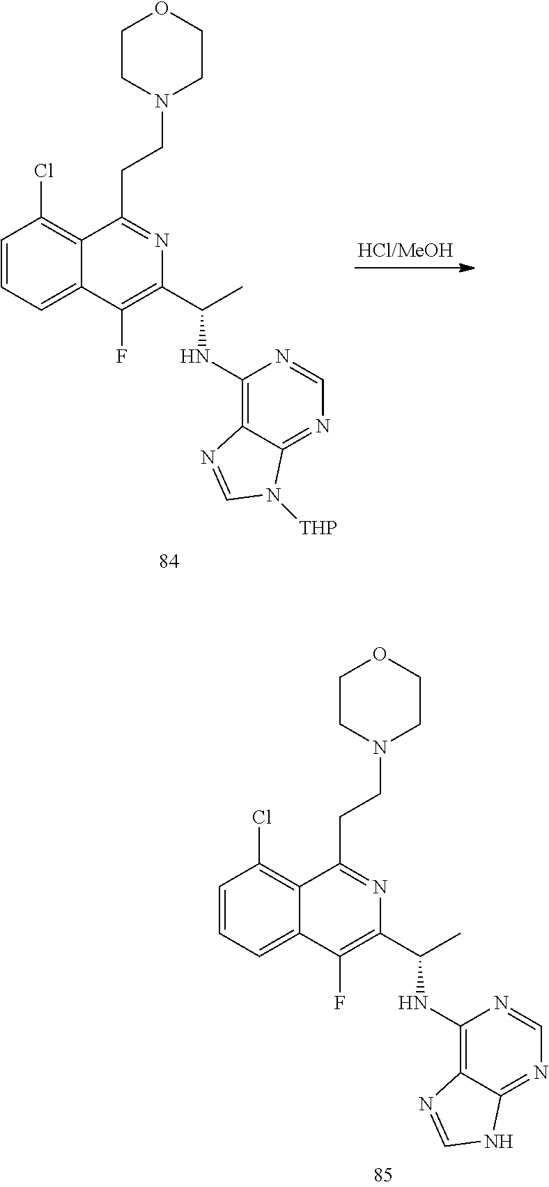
C1=CC=C2C(=C1Cl)C(CCN1CCOCC1)=NC(C(C)NC1=C3C(=NC=N1)N([THP])C=N3)=C2F.C1=CC=C2C(=C1Cl)C(CCN1CCOCC1)=NC(C(C)NC1=C3C(=NC=N1)NC=N3)=C2F
